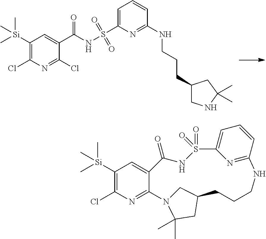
C1([Si](C)(C)C)=C(Cl)N=C(Cl)C(C(NS(C2=CC=CC(NCCCC3CNC(C)(C)C3)=N2)(=O)=O)=O)=C1.C1([Si](C)(C)C)=C(Cl)N=C2C(=C1)C(=O)NS(=O)(=O)C1=CC=CC(=N1)NCCCC1CN2C(C)(C)C1
